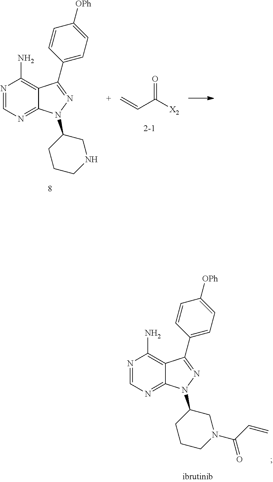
N1=CN=C2C(=C1N)C(C1=CC=C([OPh])C=C1)=NN2C1CCCNC1.O=C([X2])C=C.N1=CN=C2C(=C1N)C(C1=CC=C([OPh])C=C1)=NN2C1CCCN(C(=O)C=C)C1
